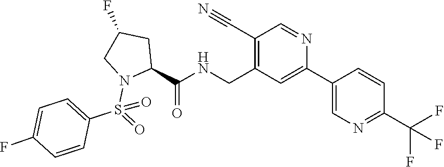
C1(C#N)=C(CNC(C2CC(F)CN2S(=O)(C2=CC=C(F)C=C2)=O)=O)C=C(C2=CN=C(C(F)(F)F)C=C2)N=C1
